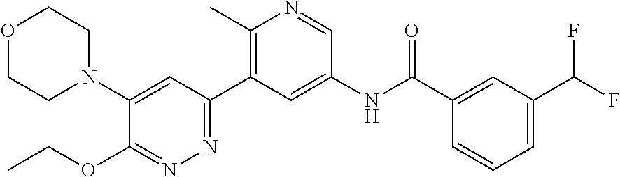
C1(N2CCOCC2)=CC(C2=C(C)N=CC(NC(C3=CC(C(F)F)=CC=C3)=O)=C2)=NN=C1OCC
